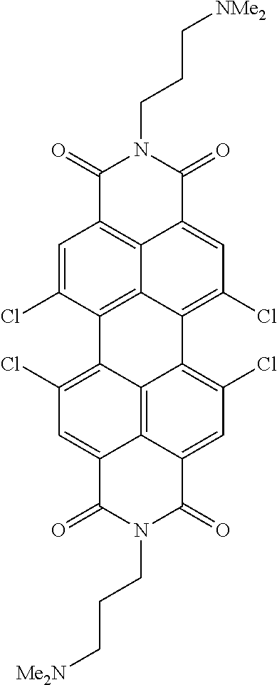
C1=C(Cl)C2=C3C4=C1C(=O)N(CCC[NMe2])C(=O)C4=CC(Cl)=C3C1=C(Cl)C=C3C4=C1C2=C(Cl)C=C4C(=O)N(CCC[Me2N])C3=O
